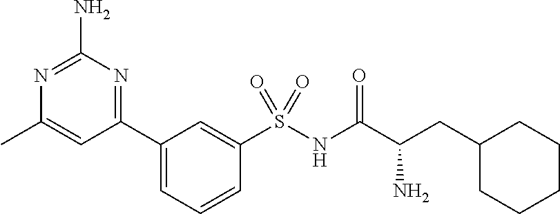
C1(C2=NC(N)=NC(C)=C2)=CC=CC(S(NC(C(CC2CCCCC2)N)=O)(=O)=O)=C1
